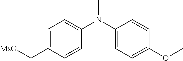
C1=C(C[MsO])C=CC(N(C)C2=CC=C(OC)C=C2)=C1
